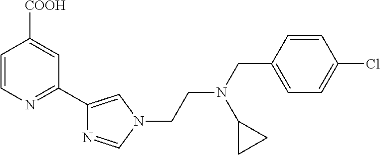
C1=CN=C(C2=CN(CCN(CC3=CC=C(Cl)C=C3)C3CC3)C=N2)C=C1[COOH]
